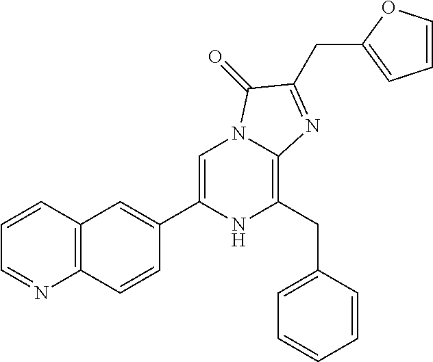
C1=C(C2=CC3=C(C=C2)N=CC=C3)NC(CC2=CC=CC=C2)=C2N1C(=O)C(CC1=CC=CO1)=N2
